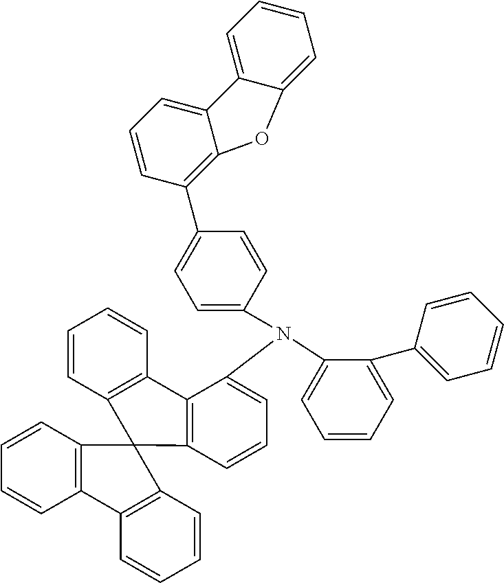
C1=CC=C(N(C2=CC=CC3=C2C2=C(C=CC=C2)C32C3=C(C=CC=C3)C3=C2C=CC=C3)C2=CC=C(C3=C4C(=CC=C3)C3=CC=CC=C3O4)C=C2)C(C2=CC=CC=C2)=C1
